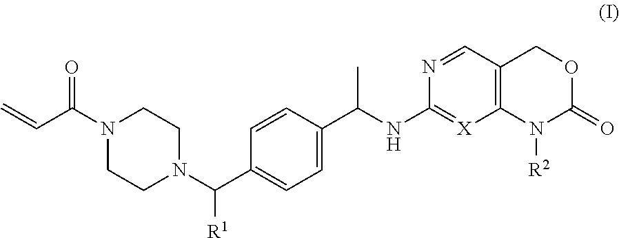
C=CC(N1CCN(C(C2=CC=C(C(NC3=[X]C4=C(C=N3)COC(=O)N4[R2])C)C=C2)[R1])CC1)=O
